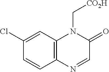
C1=CC2=C(C=C1Cl)N(C[CO2H])C(=O)C=N2
